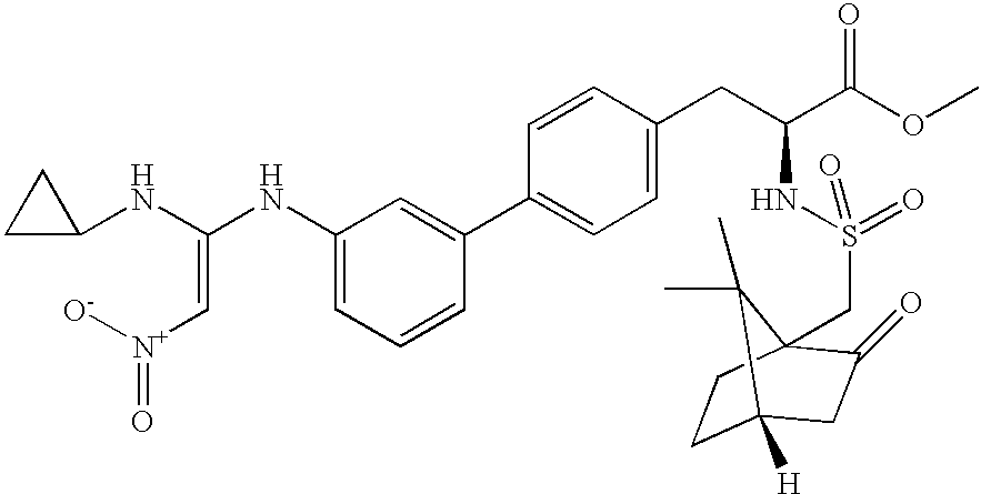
C1(C2=CC(NC(=C[N+]([O-])=O)NC3CC3)=CC=C2)=CC=C(CC(C(OC)=O)NS(=O)(=O)CC23C(=O)CC([H])(CC2)C3(C)C)C=C1
